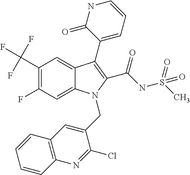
C12=CC(F)=C(C(F)(F)F)C=C1C(C1=CC=CNC1=O)=C(C(=O)NS(C)(=O)=O)N2CC1=CC2=C(N=C1Cl)C=CC=C2
